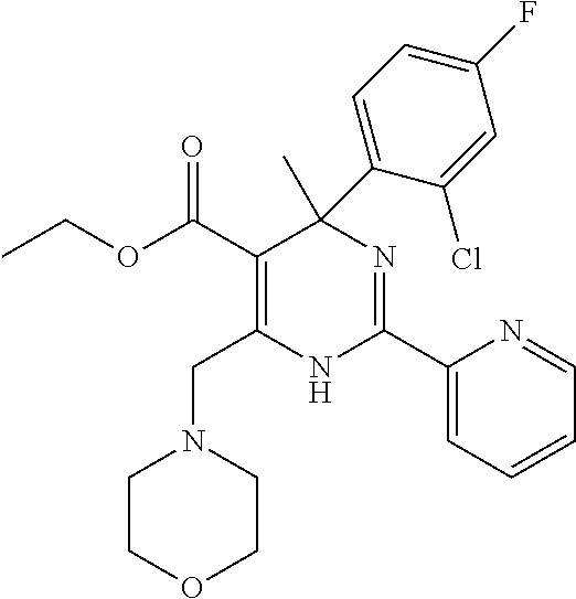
C(OC(C1=C(CN2CCOCC2)NC(C2=CC=CC=N2)=NC1(C)C1=CC=C(F)C=C1Cl)=O)C
